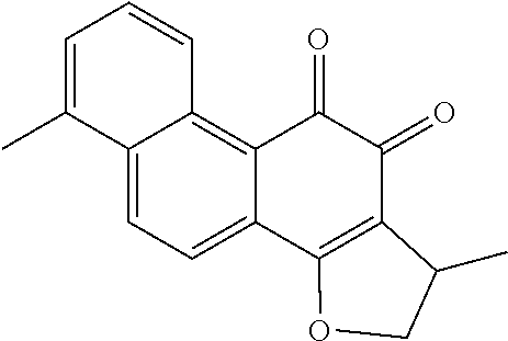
C12=CC=C3C(=C1C=CC=C2C)C(=O)C(=O)C1=C3OCC1C
